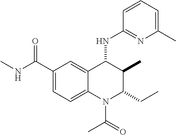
C1(C(NC)=O)=CC=C2C(=C1)C(NC1=NC(C)=CC=C1)C(C)C(CC)N2C(=O)C
